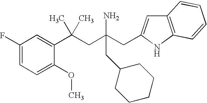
C1(C(CC(CC2=CC3=C(N2)C=CC=C3)(N)CC2CCCCC2)(C)C)=CC(F)=CC=C1OC
